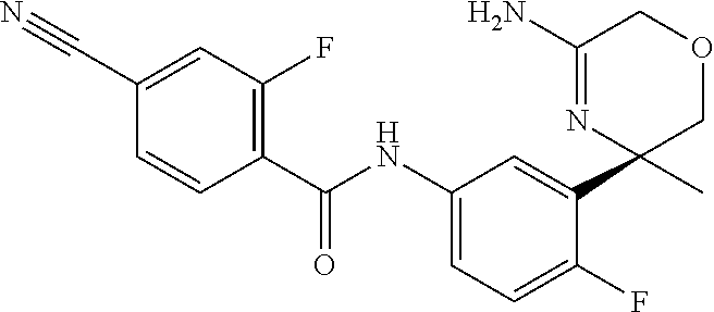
C1(C(NC2=CC=C(F)C(C3(C)COCC(N)=N3)=C2)=O)=C(F)C=C(C#N)C=C1
